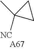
C1(C)([NC])CC1
